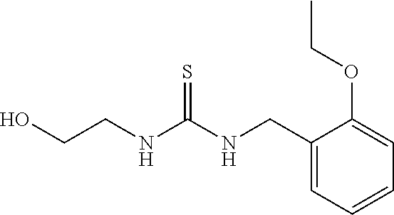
C1(CNC(NCCO)=S)=CC=CC=C1OCC
